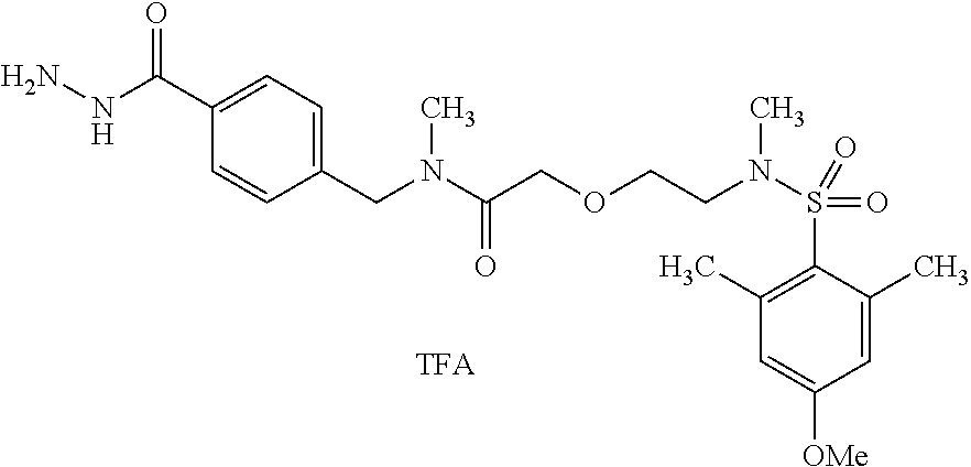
C1=C(C)C(S(=O)(=O)N(CCOCC(N(C)CC2=CC=C(C(=O)NN)C=C2)=O)C)=C(C)C=C1[OMe]
